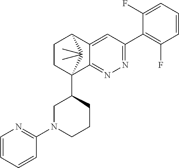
C1(F)=CC=CC(F)=C1C1=NN=C2C(=C1)C1CCC2(C2CN(C3=NC=CC=C3)CCC2)C1(C)C
